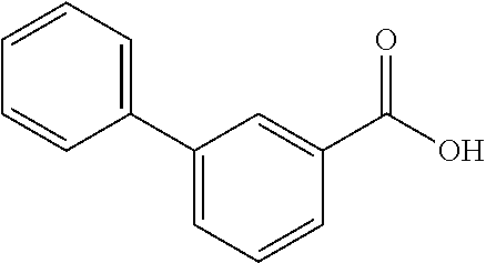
C1=CC(C2=CC=CC(C(O)=O)=C2)=CC=C1
